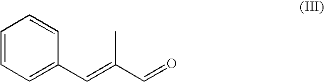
C1=CC=C(C=C(C=O)C)C=C1
